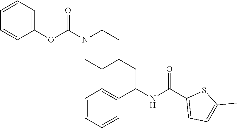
C1=C(C(NC(C2=CC=CC=C2)CC2CCN(C(=O)OC3=CC=CC=C3)CC2)=O)SC(C)=C1
